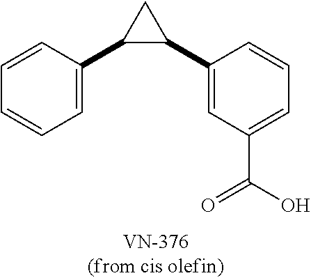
C1(C2C(C3=CC=CC=C3)C2)=CC(C(O)=O)=CC=C1
